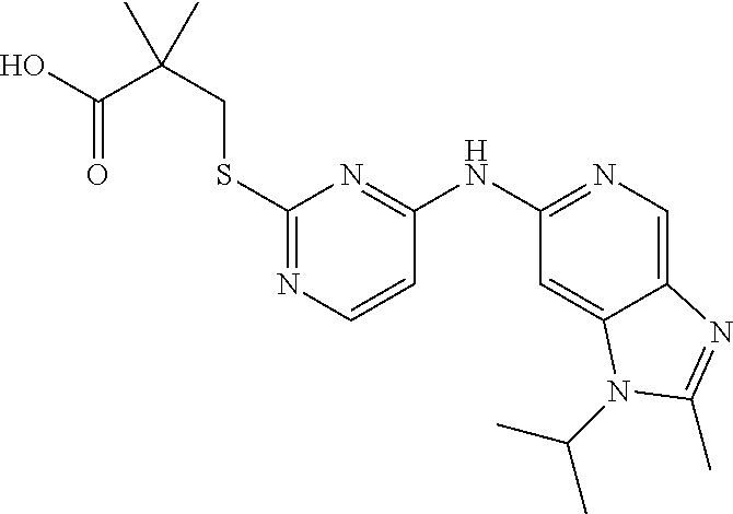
S(C1=NC=CC(NC2=NC=C3C(=C2)N(C(C)C)C(C)=N3)=N1)CC(C)(C(O)=O)C
